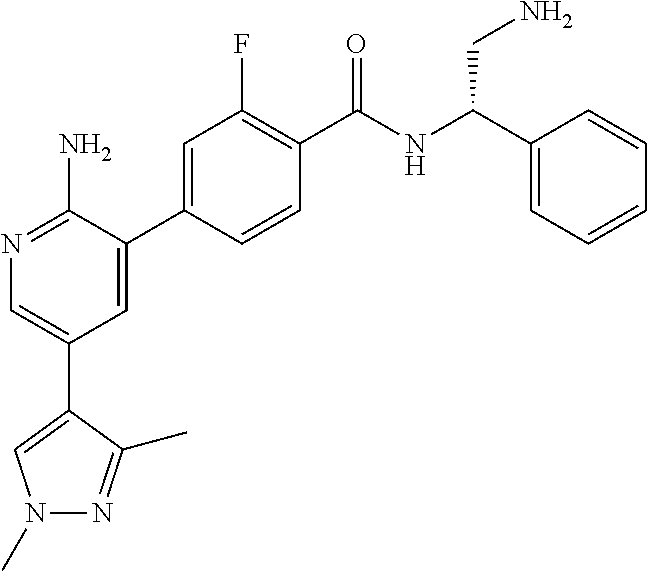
N1=C(N)C(C2=CC(F)=C(C(NC(C3=CC=CC=C3)CN)=O)C=C2)=CC(C2=CN(C)N=C2C)=C1
